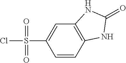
O=S(=O)(Cl)C1=CC2=C(C=C1)NC(=O)N2
